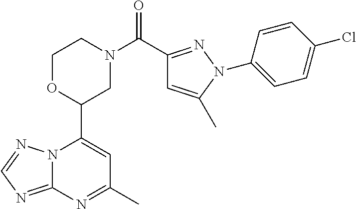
N12C(=NC=N1)N=C(C)C=C2C1CN(C(=O)C2=NN(C3=CC=C(Cl)C=C3)C(C)=C2)CCO1
